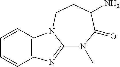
C12=NC3=C(N1CCC(N)C(=O)N2C)C=CC=C3
